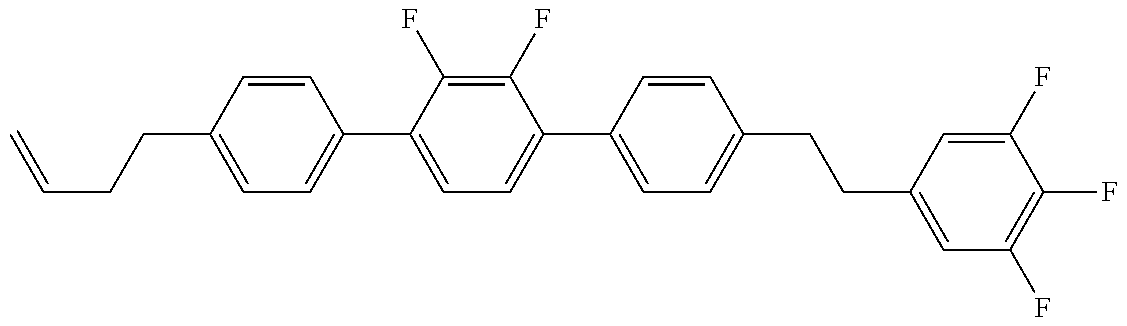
C1=C(CCC=C)C=CC(C2=CC=C(C3=CC=C(CCC4=CC(F)=C(F)C(F)=C4)C=C3)C(F)=C2F)=C1
